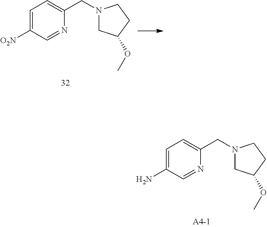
C1=C([O2N])C=NC(CN2CC(OC)CC2)=C1.C1=C(N)C=NC(CN2CC(OC)CC2)=C1
